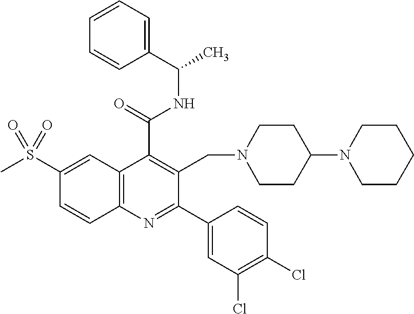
C1(C(=O)NC(C)C2=CC=CC=C2)=C(CN2CCC(N3CCCCC3)CC2)C(C2=CC(Cl)=C(Cl)C=C2)=NC2=C1C=C(S(C)(=O)=O)C=C2
